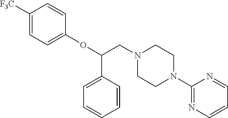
C1([F3C])=CC=C(OC(C2=CC=CC=C2)CN2CCN(C3=NC=CC=N3)CC2)C=C1
